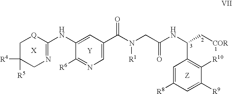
[X].[Y].C1(NC2=CC(C(N(CC(NC(C[COR])C3=C([R10])C([R9])=CC([R8])=C3)=O)[R1])=O)=CN=C2[R6])=NCC([R4])([R5])C[Q]1.[Z]
